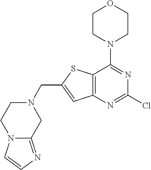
N12C(=NC=C1)CN(CC1=CC3=C(S1)C(N1CCOCC1)=NC(Cl)=N3)CC2
